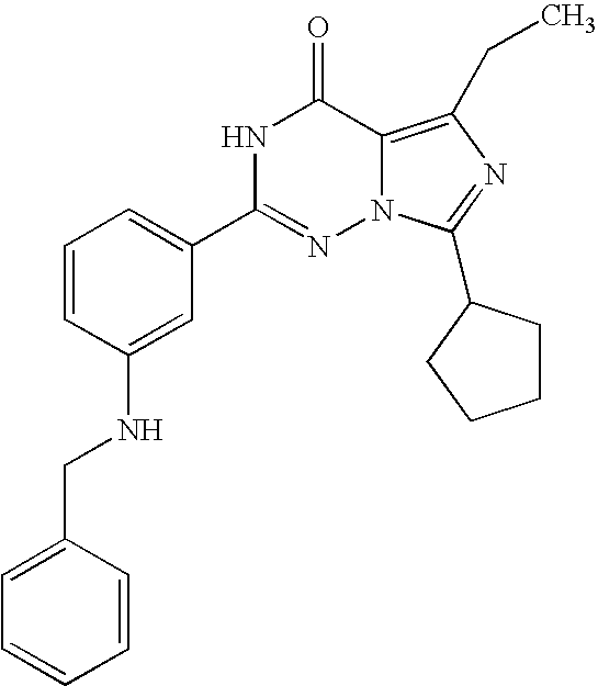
C1(C2=CC=CC(NCC3=CC=CC=C3)=C2)=NN2C(=C(CC)N=C2C2CCCC2)C(=O)N1
